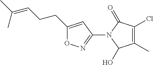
C1(CCC=C(C)C)=CC(N2C(O)C(C)=C(Cl)C2=O)=NO1
